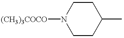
C1N([(CH3)3COCO])CCC(C)C1
